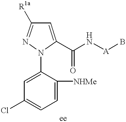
C1=C(N2C(C(N[A]B)=O)=CC([R1a])=N2)C([NHMe])=CC=C1Cl
